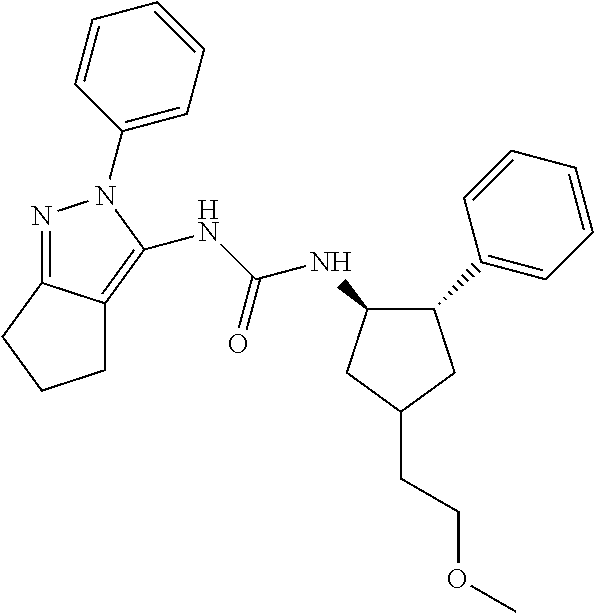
C1(C2=CC=CC=C2)CC(CCOC)CC1NC(NC1=C2C(=NN1C1=CC=CC=C1)CCC2)=O
